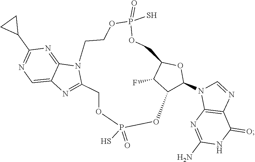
C1(=O)C2=C(N=C(N)N1)N(C1OC3COP(=O)(S)OCCN4C5=NC(C6CC6)=NC=C5N=C4COP(=O)(S)OC1C3F)C=N2
